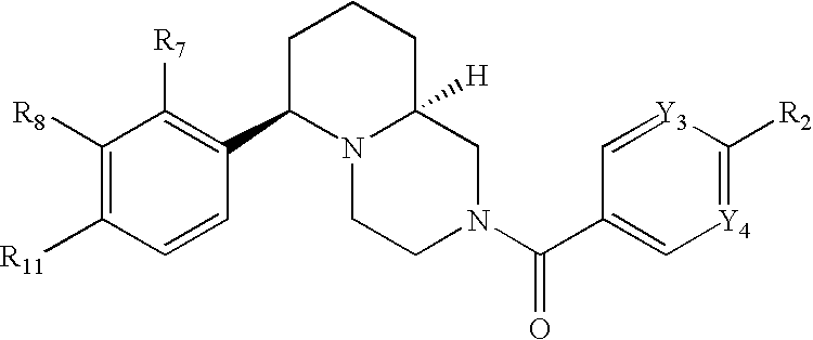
C1=[Y3]C([R2])=[Y4]C=C1C(=O)N1CCN2C(C3=C([R7])C([R8])=C([R11])C=C3)CCCC2([H])C1
